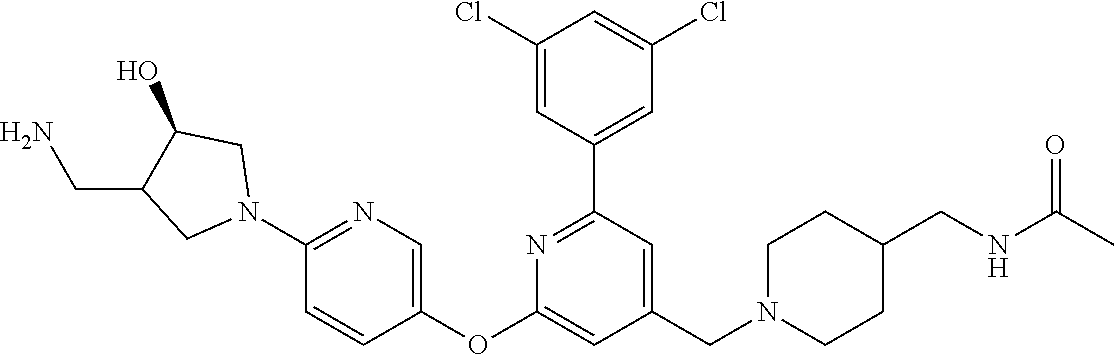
C1(Cl)=CC(C2=NC(OC3=CN=C(N4CC(O)C(CN)C4)C=C3)=CC(CN3CCC(CNC(C)=O)CC3)=C2)=CC(Cl)=C1
